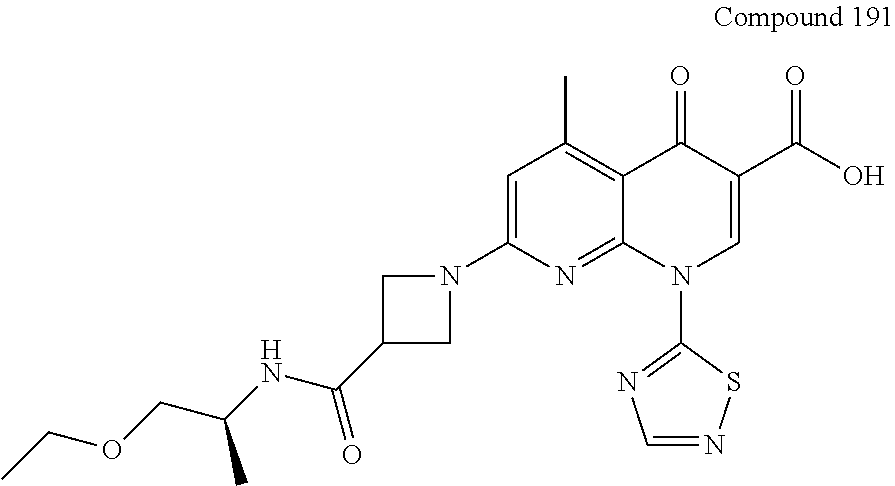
C(NC(=O)C1CN(C2=CC(C)=C3C(=N2)N(C2=NC=NS2)C=C(C(O)=O)C3=O)C1)(COCC)C
